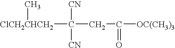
[ClCH2CHCH2](C([CN])([CN])CC(=O)[OC(CH3)3])C
